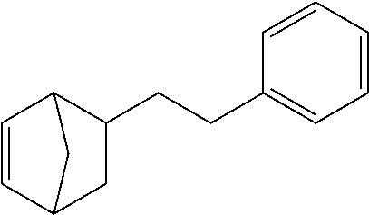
C1=CC=CC=C1CCC1C2C=CC(C1)C2
